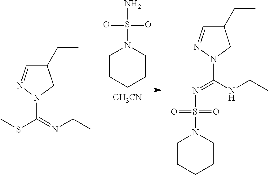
C1CCCCN1S(N)(=O)=O.[CH3CN].C1(CC)C=NN(C(=NCC)SC)C1.C1(CC)C=NN(C(NCC)=NS(N2CCCCC2)(=O)=O)C1
